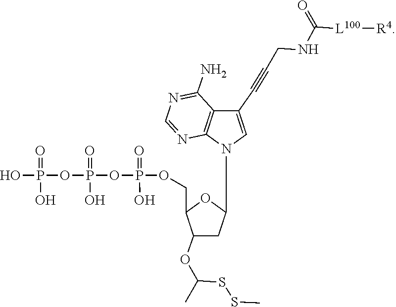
S(SC)C(OC1C(COP(OP(OP(O)(O)=O)(O)=O)(O)=O)OC(N2C=C(C#CCNC(=O)[L100][R4])C3=C2N=CN=C3N)C1)C
